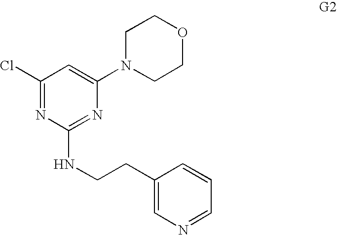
C1(Cl)=NC(NCCC2=CN=CC=C2)=NC(N2CCOCC2)=C1
